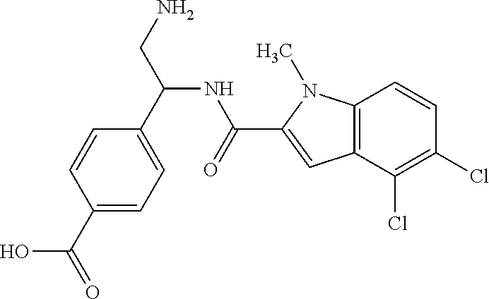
C1(C(CN)NC(=O)C2=CC3=C(N2C)C=CC(Cl)=C3Cl)=CC=C(C(=O)O)C=C1
